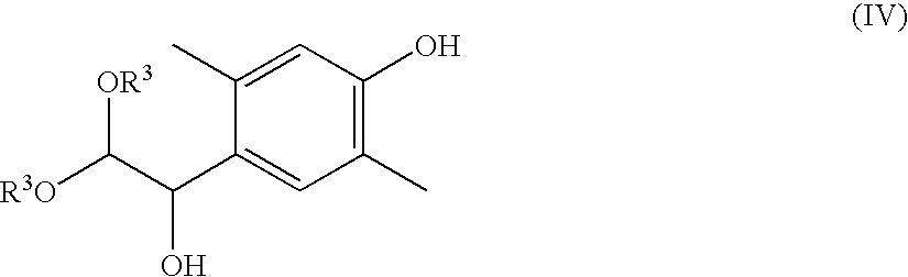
C1(C)=CC(O)=C(C)C=C1C(C([R3O])[OR3])O
